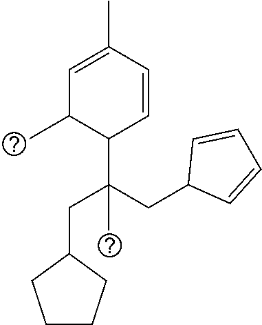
C1=C(C)C=CC(C(CC2C=CC=C2)(CC2CCCC2)C)C1C
